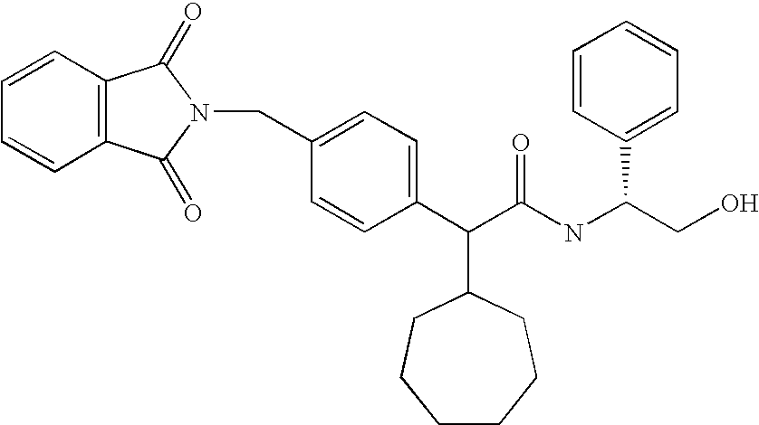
C1=CC2=C(C=C1)C(=O)N(CC1=CC=C(C(C(NC(CO)C3=CC=CC=C3)=O)C3CCCCCC3)C=C1)C2=O
